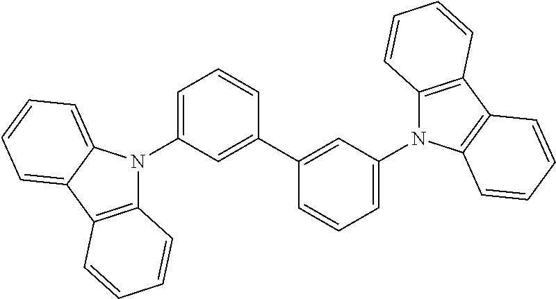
C1=C(N2C3=C(C4=CC=CC=C24)C=CC=C3)C=C(C2=CC(N3C4=C(C5=C3C=CC=C5)C=CC=C4)=CC=C2)C=C1
